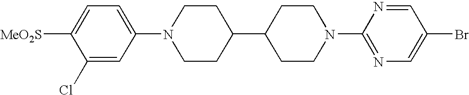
C1(Cl)=CC(N2CCC(C3CCN(C4=NC=C(Br)C=N4)CC3)CC2)=CC=C1[MeO2S]
